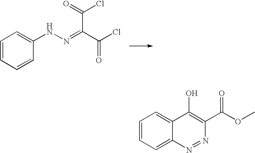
C1=CC=CC(NN=C(C(Cl)=O)C(=O)Cl)=C1.C1=CC=C2C(=C1)C(O)=C(C(OC)=O)N=N2
